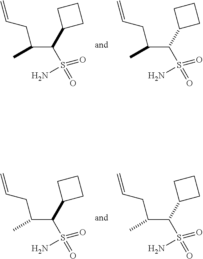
C(C(S(=O)(=O)N)C1CCC1)(CC=C)C.C(C(S(=O)(=O)N)C1CCC1)(CC=C)C.C(C(S(=O)(=O)N)C1CCC1)(CC=C)C.C(C(S(=O)(=O)N)C1CCC1)(CC=C)C
